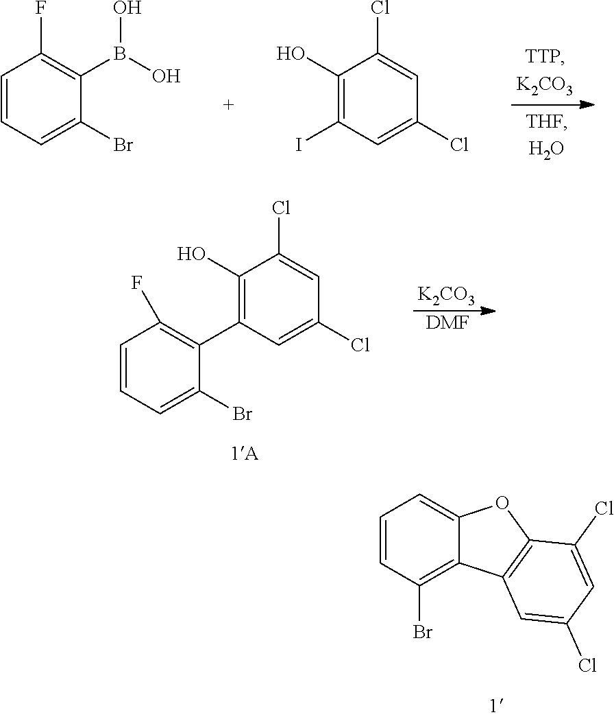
C1=CC=C(Br)C(B(O)O)=C1F.C1(O)=C(I)C=C(Cl)C=C1Cl.[K2CO3].[DMF].C1=CC=C(Br)C(C2=C(O)C(Cl)=CC(Cl)=C2)=C1F.C1=CC(Br)=C2C(=C1)OC1=C2C=C(Cl)C=C1Cl
